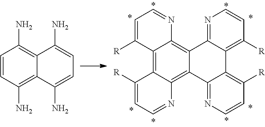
C1=CC(N)=C2C(=C1N)C(N)=CC=C2N.C12=C3C(=C4C(=C1N=CC=C2[R])C1=NC=CC([R])=C1C1=C([R])C=CN=C41)N=CC=C3[R]
